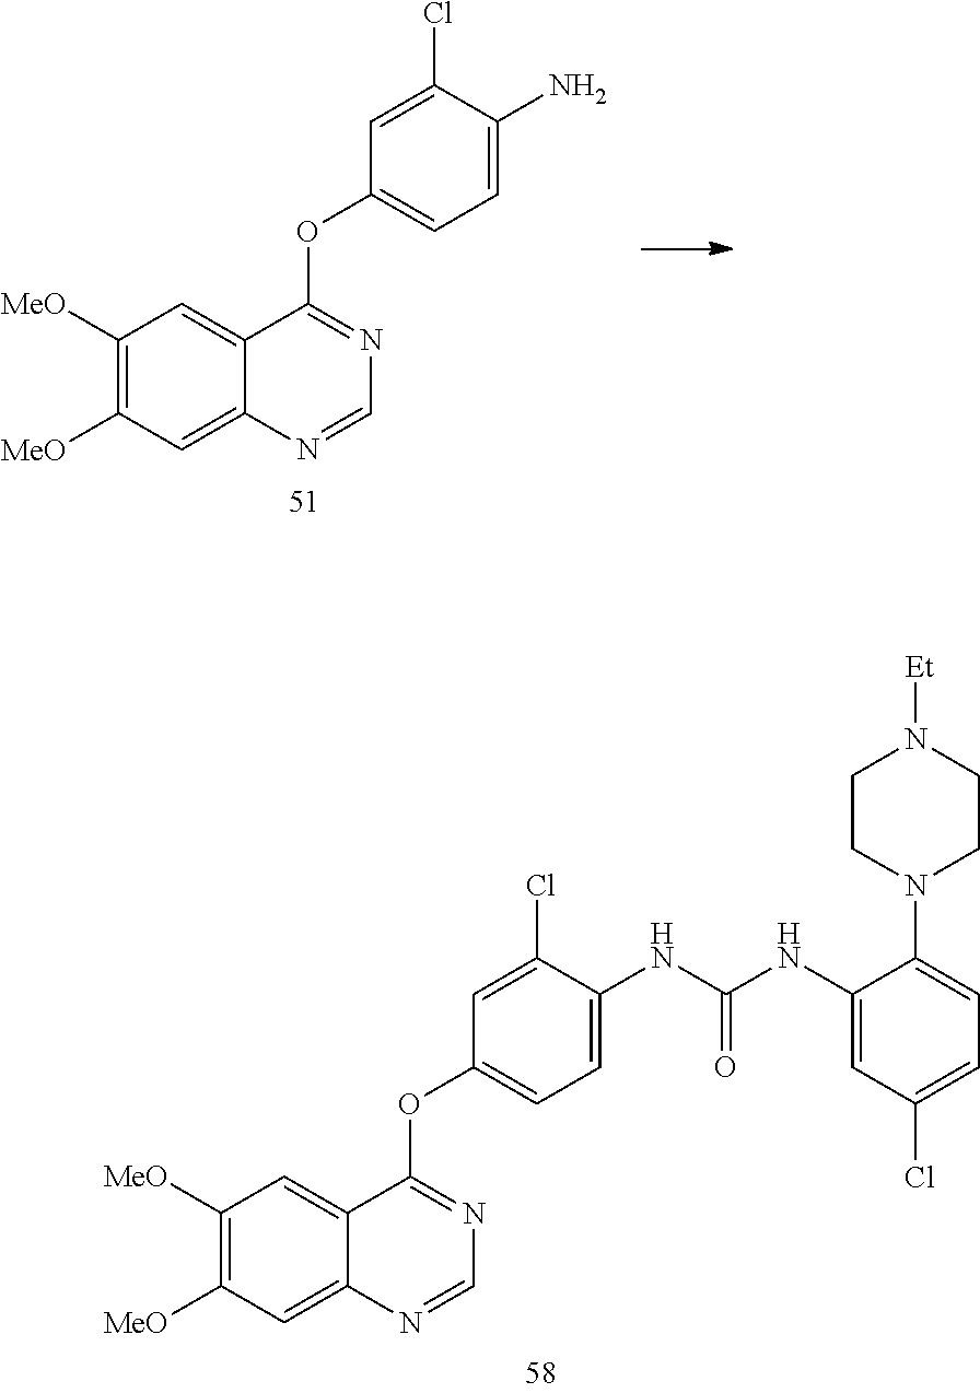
C1([MeO])=C([MeO])C=C2C(=C1)C(OC1=CC=C(N)C(Cl)=C1)=NC=N2.C1([MeO])=C([MeO])C=C2C(=C1)C(OC1=CC=C(NC(NC3=CC(Cl)=CC=C3N3CCN([Et])CC3)=O)C(Cl)=C1)=NC=N2
